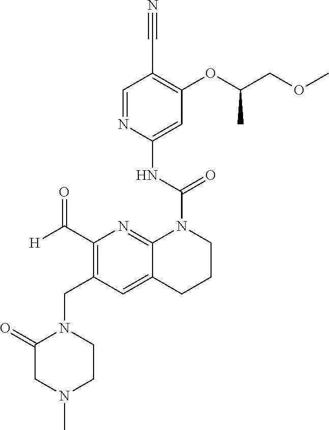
C1(C#N)=C(OC(COC)C)C=C(NC(=O)N2C3=NC(C([H])=O)=C(CN4C(=O)CN(C)CC4)C=C3CCC2)N=C1
